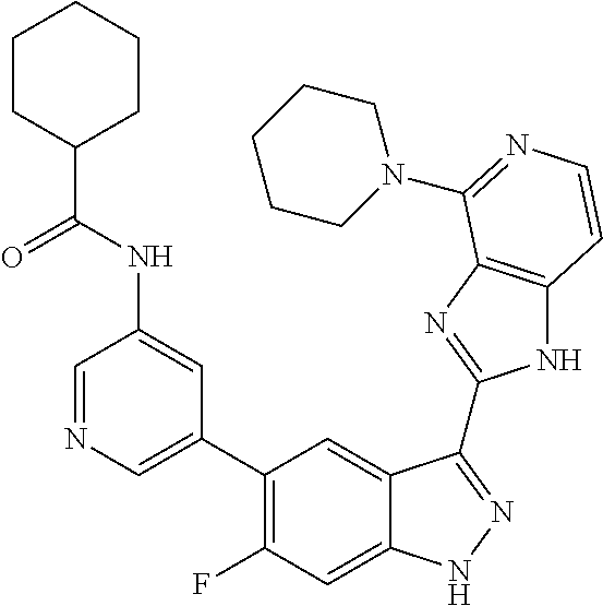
C1=C(C2=C(F)C=C3C(=C2)C(C2=NC4=C(N2)C=CN=C4N2CCCCC2)=NN3)C=C(NC(C2CCCCC2)=O)C=N1
